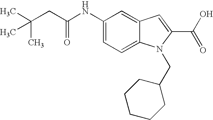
C(CC(NC1=CC=C2C(=C1)C=C(C(O)=O)N2CC1CCCCC1)=O)(C)(C)C
